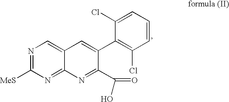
N1=C([MeS])N=C2C(=C1)C=C(C1=C(Cl)C=CC=C1Cl)C(C(O)=O)=N2
